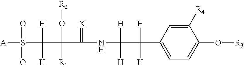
C1=C(C([H])([H])C([H])([H])NC(=[X])C(O[R2])(C([H])([H])S([A])(=O)=O)[R1])C=C([R4])C(O[R3])=C1
